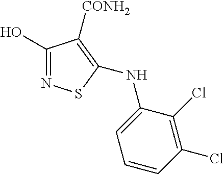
C1(O)=NSC(NC2=CC=CC(Cl)=C2Cl)=C1[CONH2]
